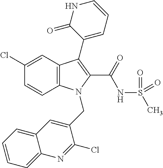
C12=C(C=C(Cl)C=C1)C(C1=CC=CNC1=O)=C(C(=O)NS(C)(=O)=O)N2CC1=CC2=CC=CC=C2N=C1Cl
